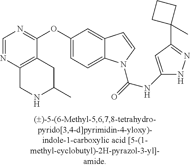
C1=NC2=C(C(OC3=CC=C4C(=C3)C=CN4C(=O)NC3=CC(C4(C)CCC4)=NN3)=N1)CC(C)NC2
